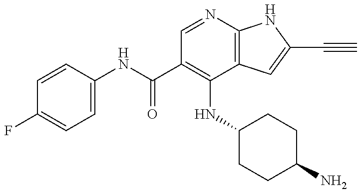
C1=CC(NC(C2=C(NC3CCC(N)CC3)C3=C(N=C2)NC(C#C)=C3)=O)=CC=C1F
